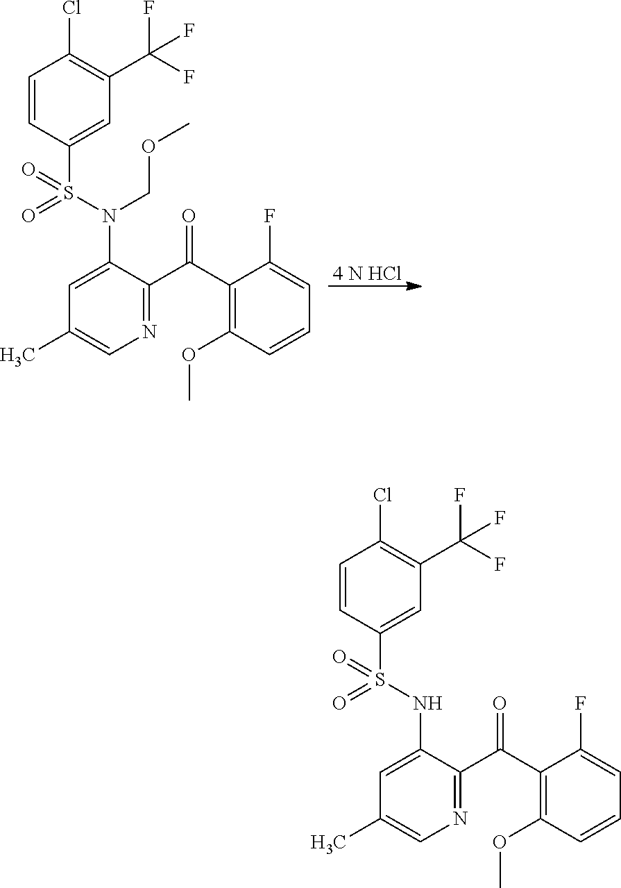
[4 N HCl].C1=CC(S(N(C2=CC(C)=CN=C2C(C2=C(OC)C=CC=C2F)=O)COC)(=O)=O)=CC(C(F)(F)F)=C1Cl.C1=CC(S(NC2=CC(C)=CN=C2C(C2=C(OC)C=CC=C2F)=O)(=O)=O)=CC(C(F)(F)F)=C1Cl
